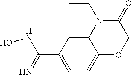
C12=CC(C(=N)NO)=CC=C1OCC(=O)N2CC
